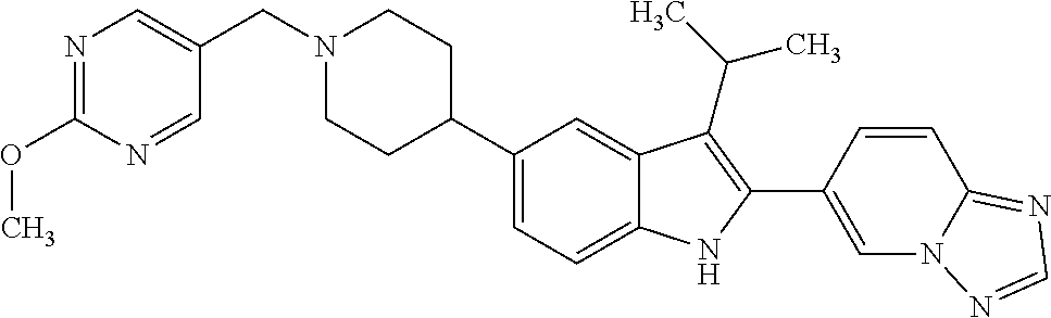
C1(C2CCN(CC3=CN=C(OC)N=C3)CC2)=CC=C2C(=C1)C(C(C)C)=C(C1=CN3C(=NC=N3)C=C1)N2
